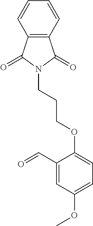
C12=C(C=CC=C1)C(=O)N(CCCOC1=CC=C(OC)C=C1C=O)C2=O
